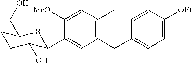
C1([MeO])=CC(C)=C(CC2=CC=C([OEt])C=C2)C=C1C1C(O)CCC(CO)S1
